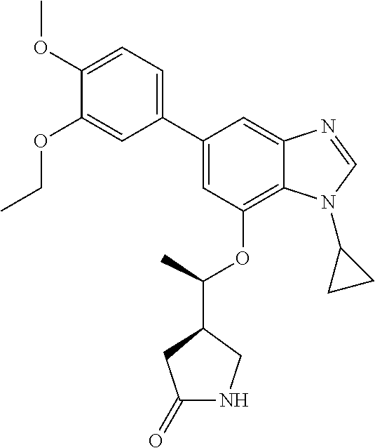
C1(C2=CC(OC(C3CC(=O)NC3)C)=C3C(=C2)N=CN3C2CC2)=CC=C(OC)C(OCC)=C1
